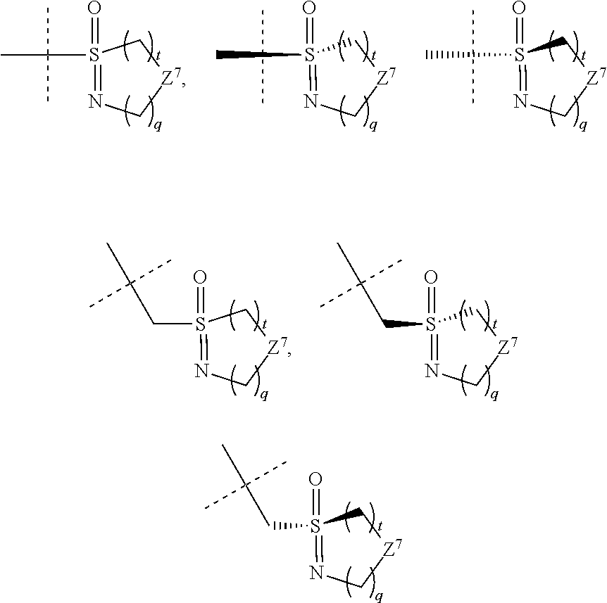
S1(C(C)(C)C)(=O)=NC[Z7]C1.N1=S(=O)(C)C[Z7]C1.N1=S(=O)(C)C[Z7]C1.S1(CC(C)(C)C)(=O)=NC[Z7]C1.S1(CC(C)(C)C)(=O)=NC[Z7]C1.S1(CC(C)(C)C)(=O)=NC[Z7]C1
